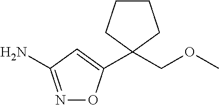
N1=C(N)C=C(C2(COC)CCCC2)O1
